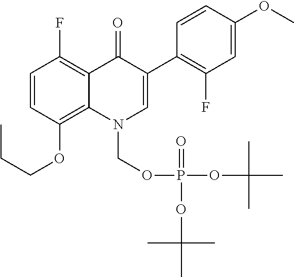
C1=CC(OCCC)=C2C(=C1F)C(=O)C(C1=C(F)C=C(OC)C=C1)=CN2COP(=O)(OC(C)(C)C)OC(C)(C)C
